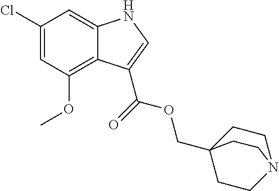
C1(Cl)=CC(OC)=C2C(=C1)NC=C2C(=O)OCC12CCN(CC1)CC2
